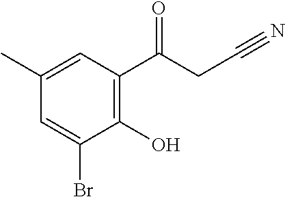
C(C#N)C(C1=C(O)C(Br)=CC(C)=C1)=O
